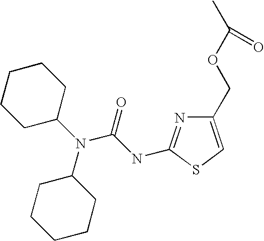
N(C1CCCCC1)(C1CCCCC1)C(NC1=NC(COC(C)=O)=CS1)=O
